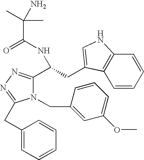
N1(CC2=CC(OC)=CC=C2)C(C(CC2=CNC3=C2C=CC=C3)NC(=O)C(C)(C)N)=NN=C1CC1=CC=CC=C1
